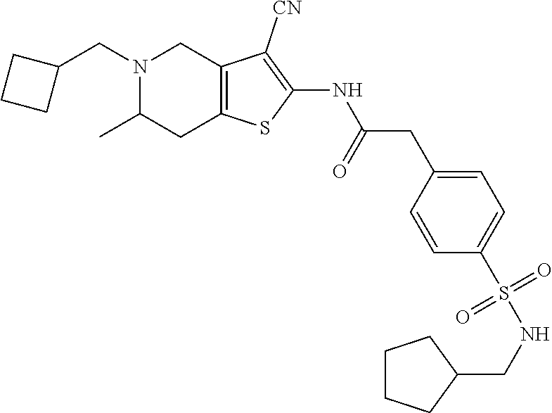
N1(CC2CCC2)C(C)CC2=C(C1)C([CN])=C(NC(CC1=CC=C(S(NCC3CCCC3)(=O)=O)C=C1)=O)S2
